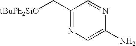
C1(N)=CN=C(C[tBuPh2SiO])C=N1
